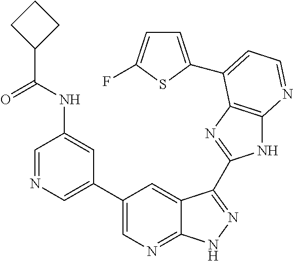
C1=NC=C(C2=CN=C3C(=C2)C(C2=NC4=C(N2)N=CC=C4C2=CC=C(F)S2)=NN3)C=C1NC(C1CCC1)=O
